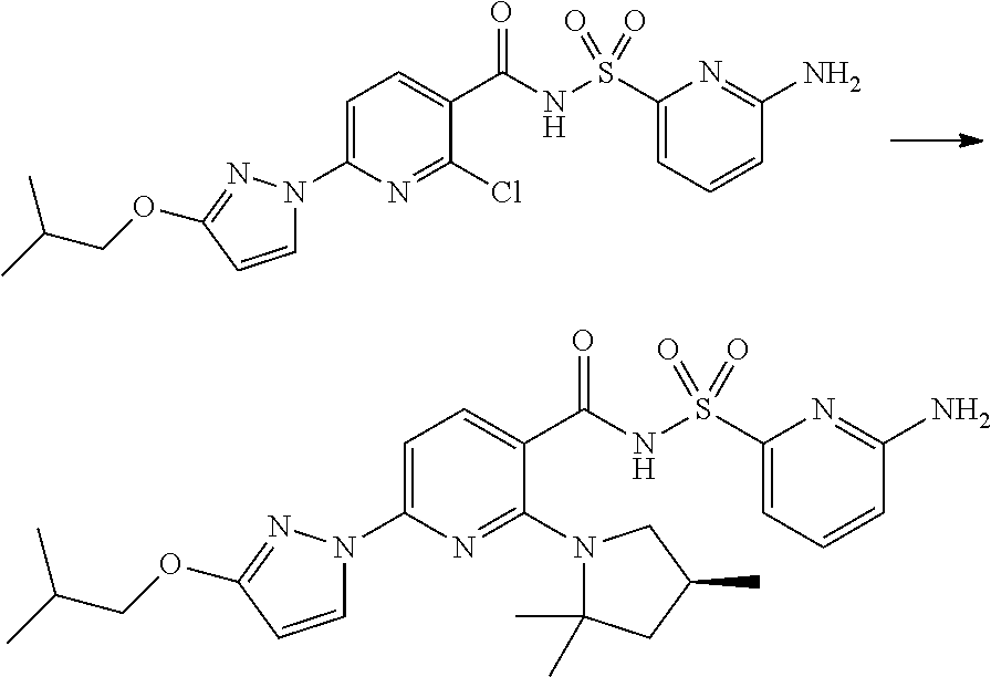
C1=C(N2C=CC(OCC(C)C)=N2)N=C(Cl)C(C(NS(C2=CC=CC(N)=N2)(=O)=O)=O)=C1.C1=C(N2C=CC(OCC(C)C)=N2)N=C(N2C(C)(C)CC(C)C2)C(C(NS(C2=CC=CC(N)=N2)(=O)=O)=O)=C1
